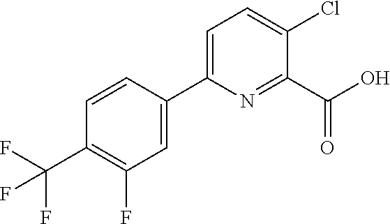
C1(F)=C(C(F)(F)F)C=CC(C2=CC=C(Cl)C(C(O)=O)=N2)=C1
